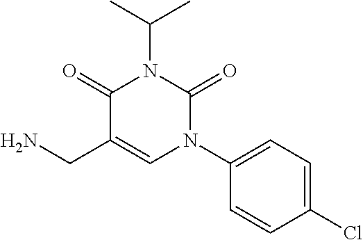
C1(=O)C(CN)=CN(C2=CC=C(Cl)C=C2)C(=O)N1C(C)C
